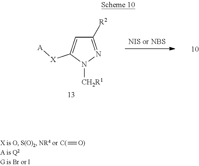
C1([R2])=NN([CH2R1])C([X][A])=C1.[C(]=[O)]
